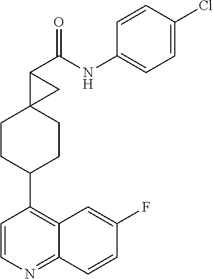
C1CC(C2=C3C(=NC=C2)C=CC(F)=C3)CCC12C(C(NC1=CC=C(Cl)C=C1)=O)C2
